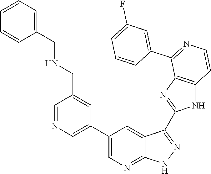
C1=NC=C(C2=CN=C3C(=C2)C(C2=NC4=C(N2)C=CN=C4C2=CC(F)=CC=C2)=NN3)C=C1CNCC1=CC=CC=C1
